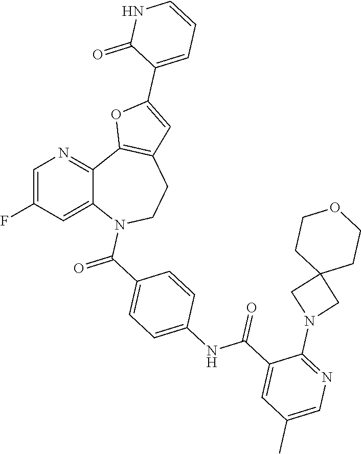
C1=C(F)C=C2C(=N1)C1=C(CCN2C(C2=CC=C(NC(C3=CC(C)=CN=C3N3CC4(C3)CCOCC4)=O)C=C2)=O)C=C(C2=CC=CNC2=O)O1
